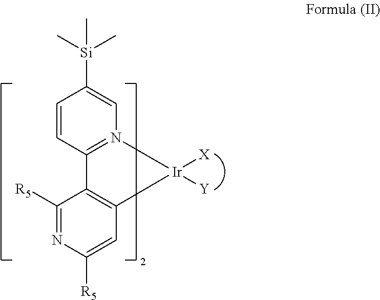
C1=CC2=N(C=C1[Si](C)(C)C)[Ir]([X])([Y])C1=C2C([R5])=NC([R5])=C1
